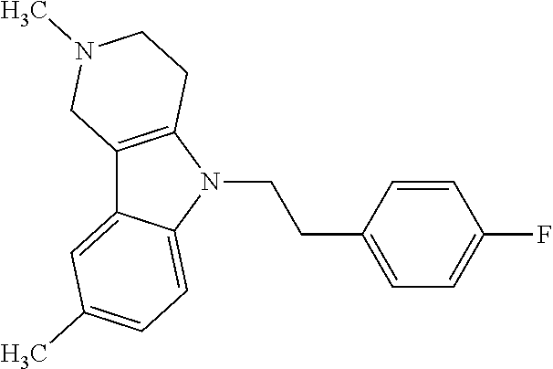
C12=C(N(CCC3=CC=C(F)C=C3)C3=CC=C(C)C=C13)CCN(C)C2
